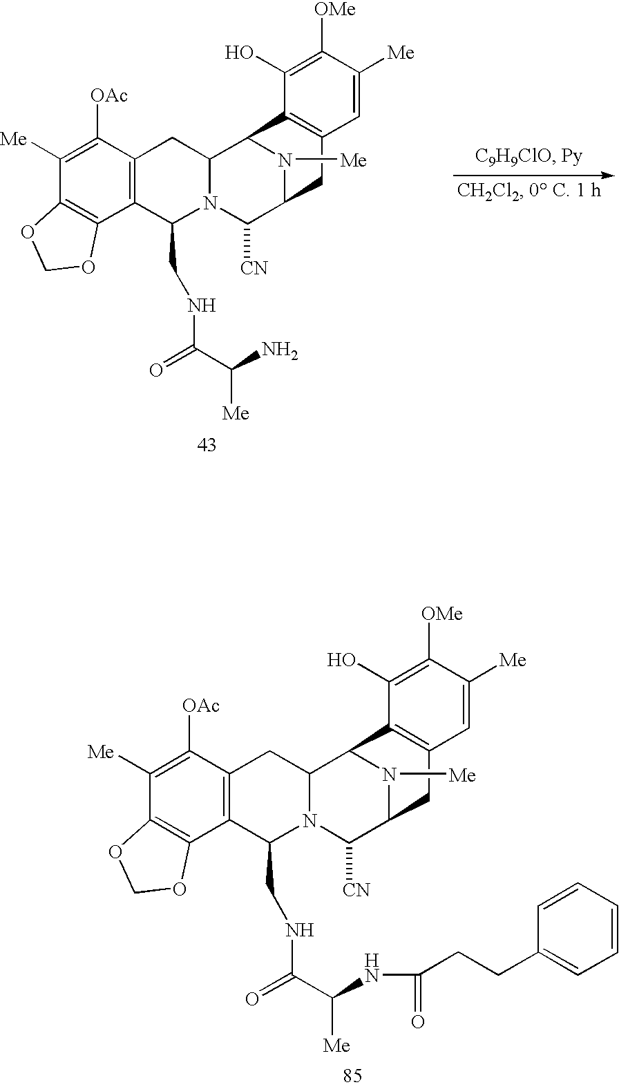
C1([OAc])=C([Me])C2=C(C3=C1CC1N(C3CNC(C(NC(=O)CCC3=CC=CC=C3)[Me])=O)C([CN])C3CC4=C(C1N3[Me])C(O)=C([OMe])C([Me])=C4)OCO2.C1([OAc])=C([Me])C2=C(C3=C1CC1N(C3CNC(C([Me])N)=O)C([CN])C3CC4=C(C1N3[Me])C(O)=C([OMe])C([Me])=C4)OCO2
